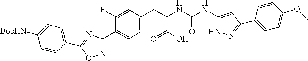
N1=C(C2=CC=C(CC(NC(NC3=CC(C4=CC=C(OC)C=C4)=NN3)=O)C(O)=O)C=C2F)N=C(C2=CC=C([BocHN])C=C2)O1
